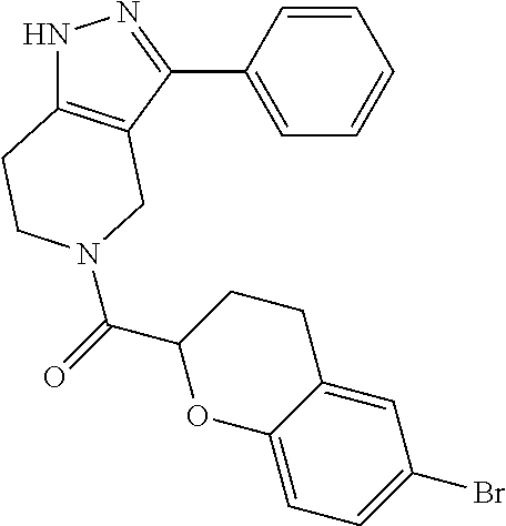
N1C2=C(C(C3=CC=CC=C3)=N1)CN(C(=O)C1OC3=CC=C(Br)C=C3CC1)CC2
